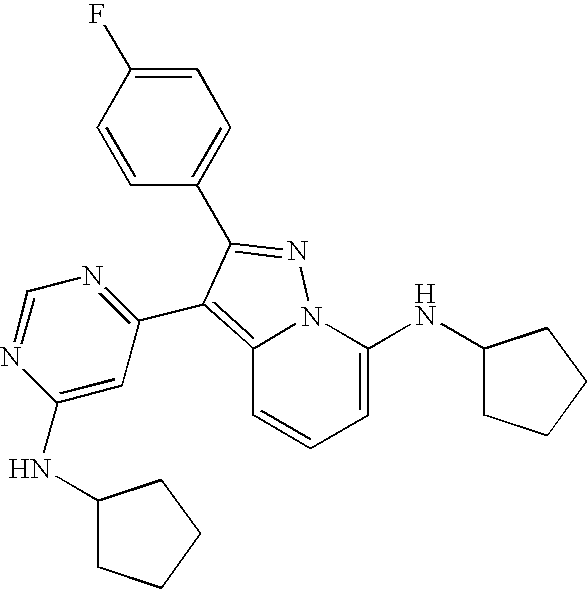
C12=C(C3=NC=NC(NC4CCCC4)=C3)C(C3=CC=C(F)C=C3)=NN1C(NC1CCCC1)=CC=C2
